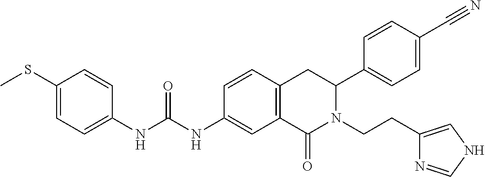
S(C1=CC=C(NC(=O)NC2=CC3=C(C=C2)CC(C2=CC=C(C#N)C=C2)N(CCC2=CNC=N2)C3=O)C=C1)C
